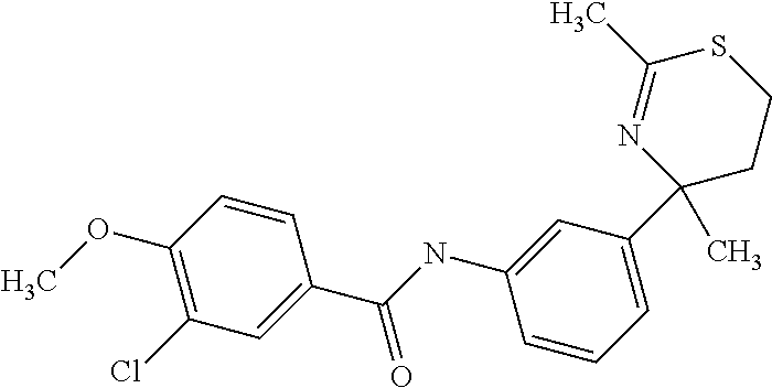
C1=CC(OC)=C(Cl)C=C1C(NC1=CC(C2(C)CCSC(C)=N2)=CC=C1)=O
